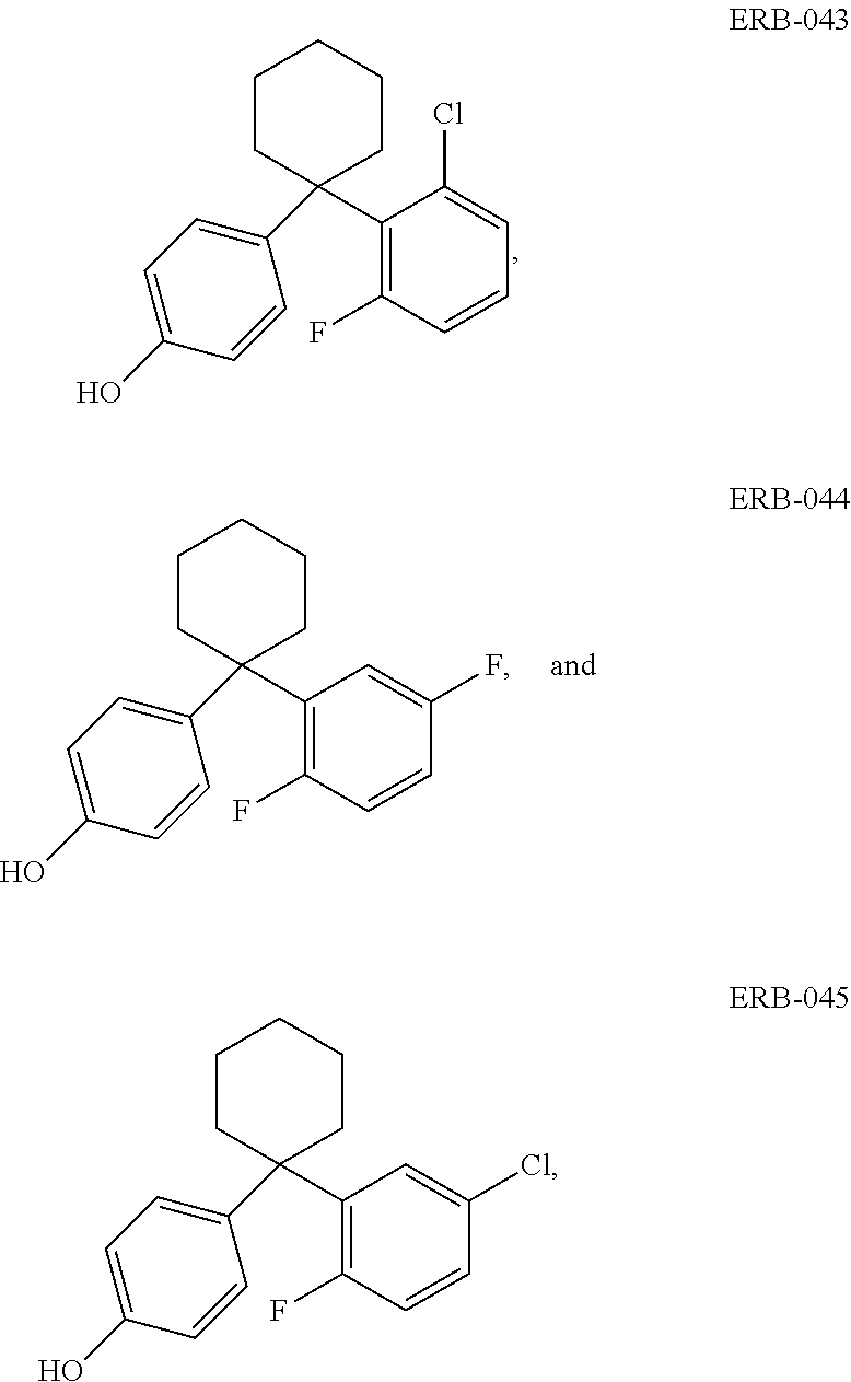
C1(C2(C3=C(F)C=CC=C3Cl)CCCCC2)=CC=C(O)C=C1.C1(C2(C3=C(F)C=CC(F)=C3)CCCCC2)=CC=C(O)C=C1.C1(C2(C3=C(F)C=CC(Cl)=C3)CCCCC2)=CC=C(O)C=C1
